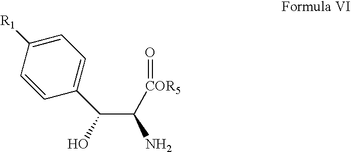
C1=CC(C(C(N)[COR5]=O)O)=CC=C1[R1]
